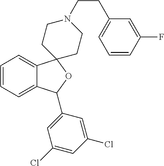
C1=C2C(=CC=C1)C1(OC2C2=CC(Cl)=CC(Cl)=C2)CCN(CCC2=CC=CC(F)=C2)CC1
